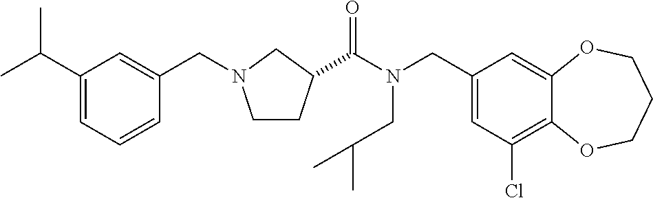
C1(CN(C(=O)C2CCN(CC3=CC(C(C)C)=CC=C3)C2)CC(C)C)=CC(Cl)=C2C(=C1)OCCCO2
